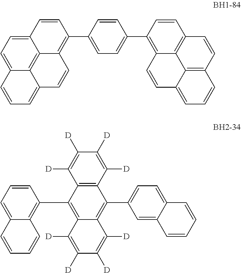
C12=C(C3=CC=C(C4=C5C=CC6=CC=CC7=C6C5=C(C=C7)C=C4)C=C3)C=CC3=CC=C4C=CC=C(C4=C13)C=C2.C1=CC(C2=C3C(=C(C4=CC=C5C(=C4)C=CC=C5)C4=C2C([D])=C([D])C([D])=C4[D])C([D])=C([D])C([D])=C3[D])=C2C=CC=CC2=C1
